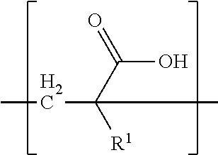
C(O)(C([R1])(C)CC)=O
